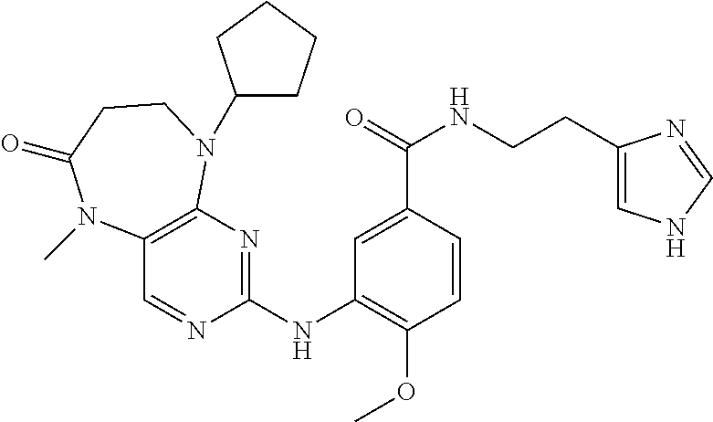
C12=C(N=C(NC3=C(OC)C=CC(C(=O)NCCC4=CNC=N4)=C3)N=C1)N(C1CCCC1)CCC(=O)N2C
